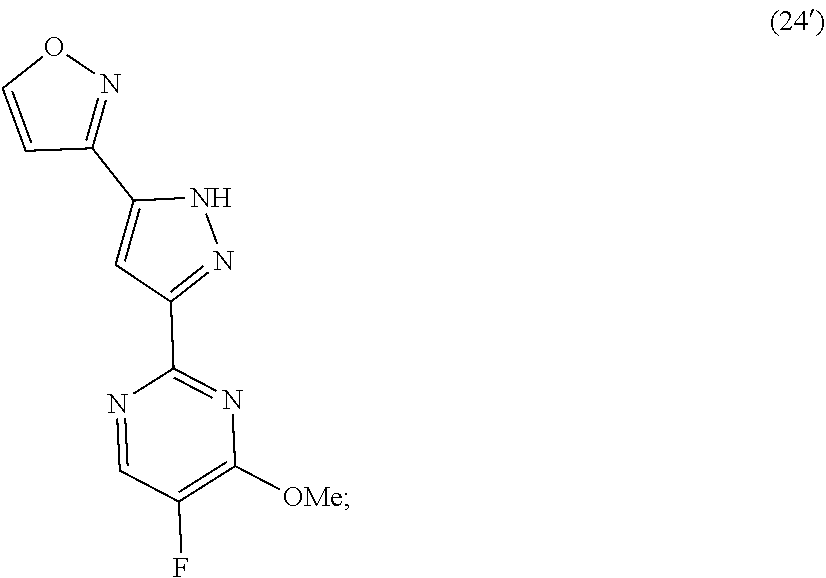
N1=CC(F)=C([OMe])N=C1C1=NNC(C2=NOC=C2)=C1
